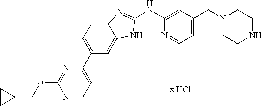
C1(NC2=CC(CN3CCNCC3)=CC=N2)=NC2=CC=C(C3=CC=NC(OCC4CC4)=N3)C=C2N1
